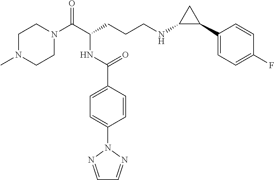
C1N(C)CCN(C(C(CCCNC2C(C3=CC=C(F)C=C3)C2)NC(C2=CC=C(N3N=CC=N3)C=C2)=O)=O)C1
